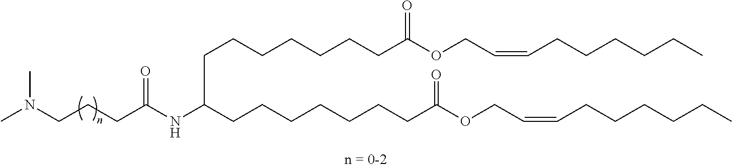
N(CCCC(NC(CCCCCCCC(OCC=CCCCCCC)=O)CCCCCCCC(OCC=CCCCCCC)=O)=O)(C)C
